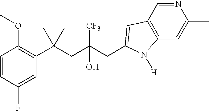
C1=CC(F)=CC(C(CC(CC2=CC3=C(C=C(C)N=C3)N2[H])([CF3])O)(C)C)=C1OC
